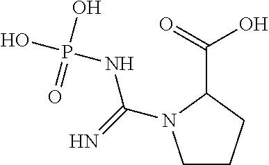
OP(NC(=N)N1C(C(=O)O)CCC1)(=O)O
